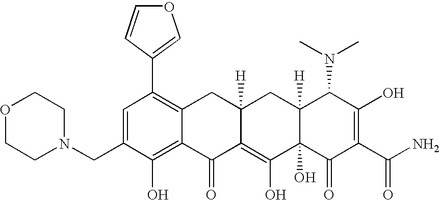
N1(CC2=CC(C3=COC=C3)=C3C(=C2O)C(=O)C2=C(O)C4(O)C([H])(CC2([H])C3)C(N(C)C)C(O)=C(C(N)=O)C4=O)CCOCC1
